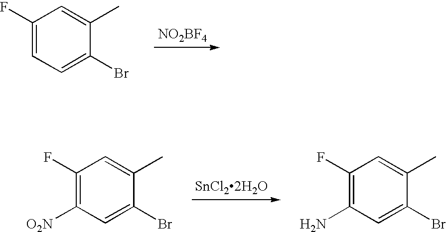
[NO2BF4].C1(F)=CC=C(Br)C(C)=C1.[SnCl22H2O].C1(F)=C([O2N])C=C(Br)C(C)=C1.C1(F)=C(N)C=C(Br)C(C)=C1
